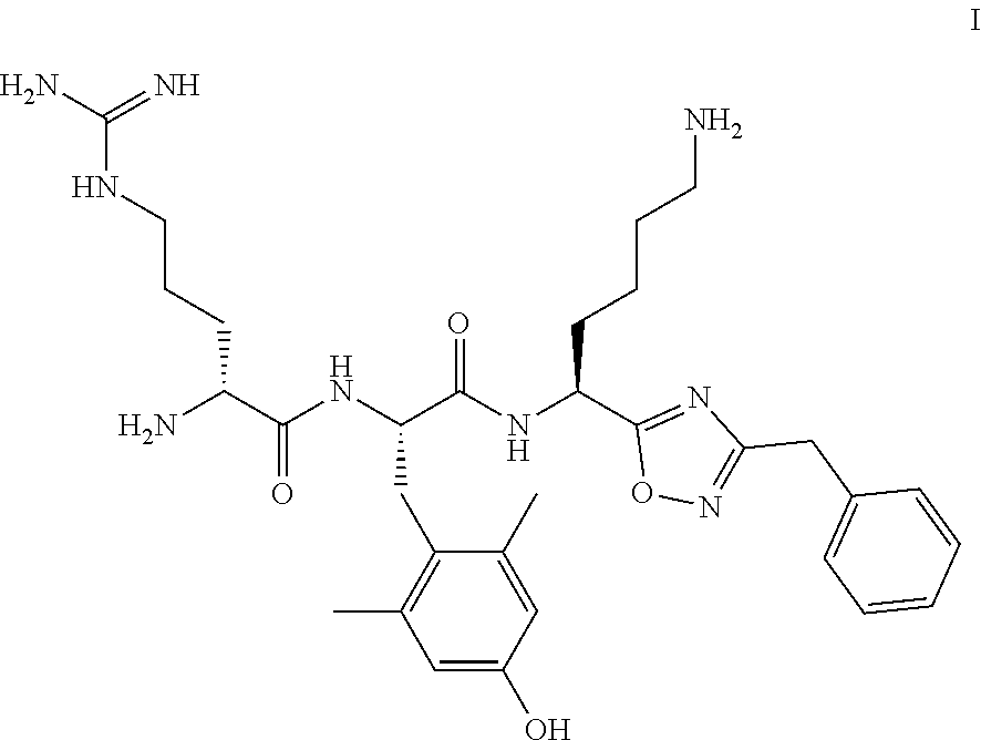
C1(CC(C(NC(C2=NC(CC3=CC=CC=C3)=NO2)CCCCN)=O)NC(C(N)CCCNC(=N)N)=O)=C(C)C=C(O)C=C1C
